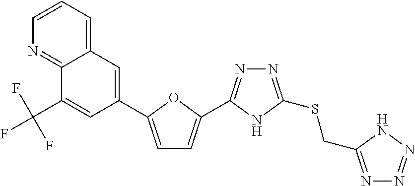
C1=CC=C2C(=N1)C(C(F)(F)F)=CC(C1=CC=C(C3=NN=C(SCC4=NN=NN4)N3)O1)=C2
